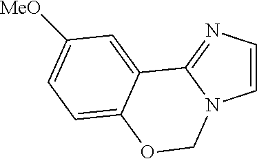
C1=CN=C2N1COC1=CC=C([MeO])C=C21
